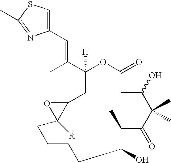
C1([H])(C(C)=CC2=CSC(C)=N2)OC(=O)CC(O)C(C)(C)C(=O)C(C)C(O)CCCCC2([R])C(C1)O2
